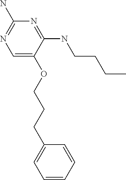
C1=C(OCCCC2=CC=CC=C2)C(NCCCC)=NC(N)=N1
